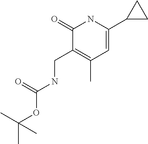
C1(=O)C(CNC(OC(C)(C)C)=O)=C(C)C=C(C2CC2)N1
